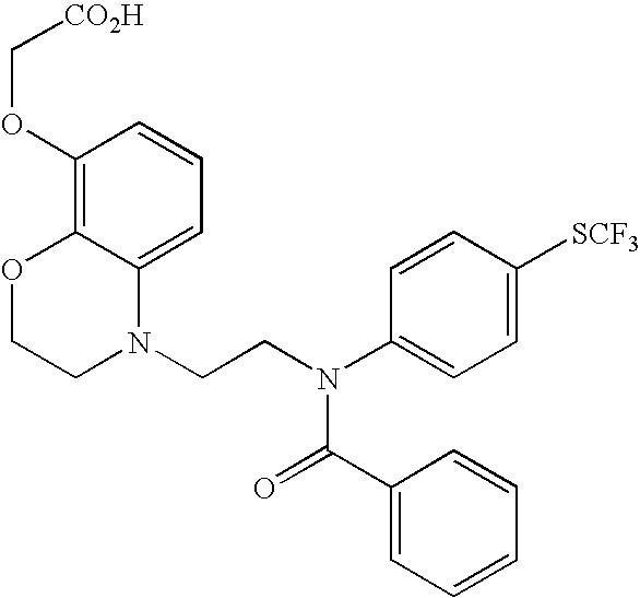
C1=C2C(=C(OC[CO2H])C=C1)OCCN2CCN(C1=CC=C([SCF3])C=C1)C(=O)C1=CC=CC=C1
